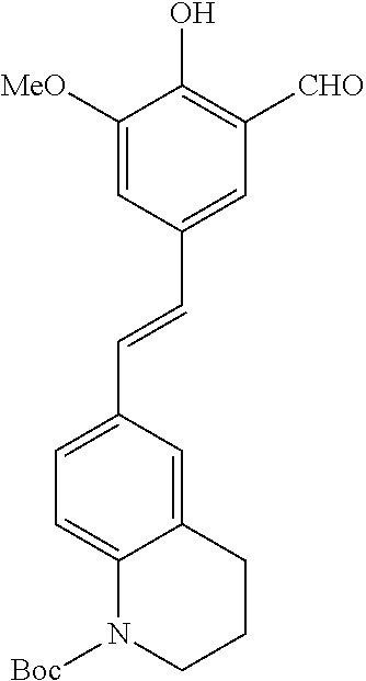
C1=C([MeO])C(O)=C([CHO])C=C1C=CC1=CC=C2C(=C1)CCCN2[Boc]
